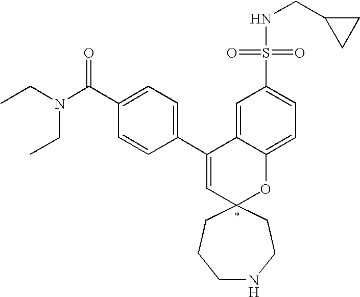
CCN(C(C1=CC=C(C2=CC3(OC4=CC=C(S(=O)(=O)NCC5CC5)C=C24)CCNCCC3)C=C1)=O)CC
